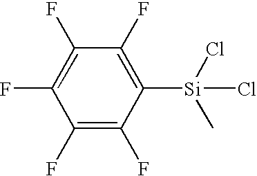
C1([Si](Cl)(C)Cl)=C(F)C(F)=C(F)C(F)=C1F
